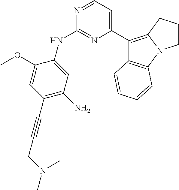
N1=CC=C(C2=C3N(C4=C2C=CC=C4)CCC3)N=C1NC1=CC(N)=C(C#CCN(C)C)C=C1OC
